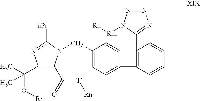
C1(C(O[Rn])(C)C)=C(C([T][Rn])=O)N(CC2=CC=C(C3=C(C4=NN=NN4[Rm][Rn])C=CC=C3)C=C2)C([nPr])=N1
